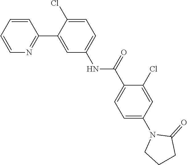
C1=CN=C(C2=CC(NC(C3=CC=C(N4CCCC4=O)C=C3Cl)=O)=CC=C2Cl)C=C1
